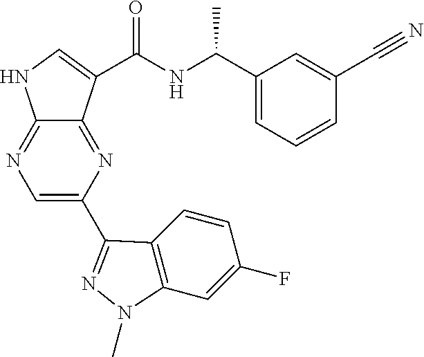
N1=C2C(=NC(C3=NN(C)C4=C3C=CC(F)=C4)=C1)C(C(NC(C1=CC=CC(C#N)=C1)C)=O)=CN2
